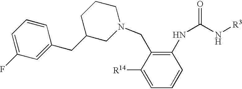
C1([R14])=CC=CC(NC(=O)N[R3])=C1CN1CCCC(CC2=CC(F)=CC=C2)C1
